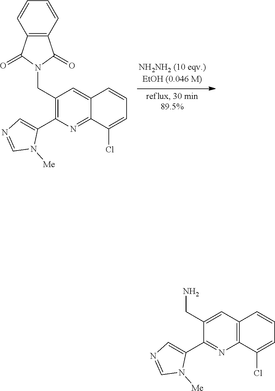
C1(CN)=CC2=C(N=C1C1=CN=CN1[Me])C(Cl)=CC=C2.C1(CN2C(=O)C3=C(C2=O)C=CC=C3)=C(C2=CN=CN2[Me])N=C2C(=C1)C=CC=C2Cl
